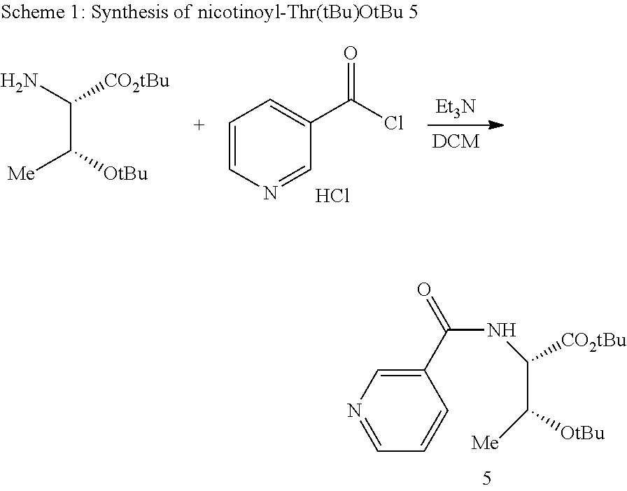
C1(C(=O)NC([CO2tBu])C([OtBu])[Me])=CN=CC=C1.C1=CN=CC(C(Cl)=O)=C1.Cl.[Et3N].NC([CO2tBu])C([OtBu])[Me]
